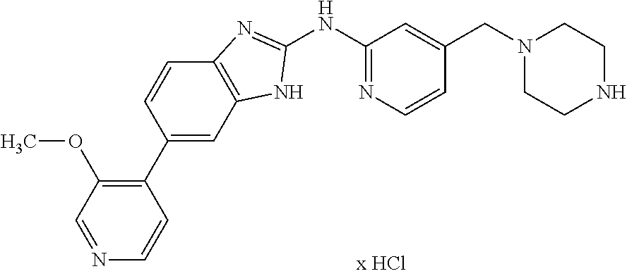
C1(NC2=NC=CC(CN3CCNCC3)=C2)=NC2=C(N1)C=C(C1=C(OC)C=NC=C1)C=C2
